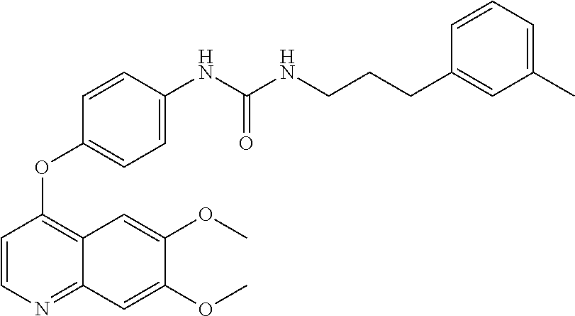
C1=CC(OC2=C3C(=NC=C2)C=C(OC)C(OC)=C3)=CC=C1NC(=O)NCCCC1=CC(C)=CC=C1
